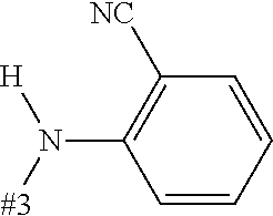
[#3]N(C1=C([NC])C=CC=C1)[H]
